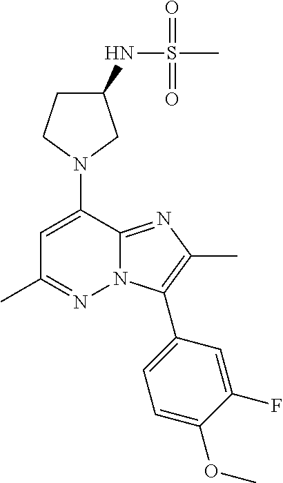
C1C(NS(C)(=O)=O)CN(C2=CC(C)=NN3C2=NC(C)=C3C2=CC=C(OC)C(F)=C2)C1
